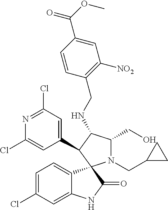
C1=C(Cl)C=C2C(=C1)C1(C(=O)N2)N(CC2CC2)C(CO)C(NCC2=C([NO2])C=C(C(OC)=O)C=C2)C1C1=CC(Cl)=NC(Cl)=C1
